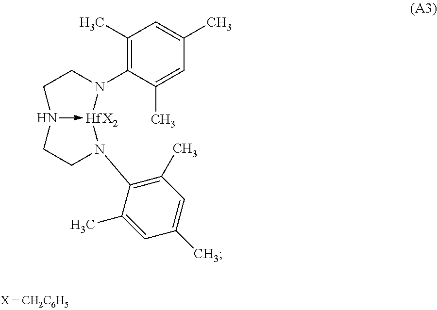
C1(C)=C(N2CCN3->[HfX2]2N(C2=C(C)C=C(C)C=C2C)CC3)C(C)=CC(C)=C1
